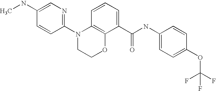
C1(N2CCOC3=C2C=CC=C3C(NC2=CC=C(OC(F)(F)F)C=C2)=O)=NC=C(NC)C=C1
